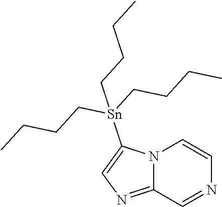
N12C(=NC=C1[Sn](CCCC)(CCCC)CCCC)C=NC=C2
